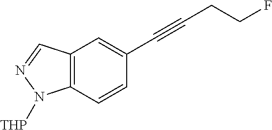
C12=C(C=CC(C#CCCF)=C1)N([THP])N=C2
